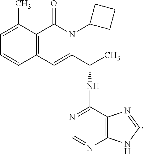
C1=C(C)C2=C(C=C1)C=C(C(C)NC1=NC=NC3=C1N=CN3)N(C1CCC1)C2=O
